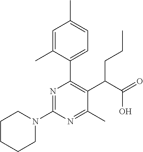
C1CCCN(C2=NC(C3=CC=C(C)C=C3C)=C(C(C(=O)O)CCC)C(C)=N2)C1
